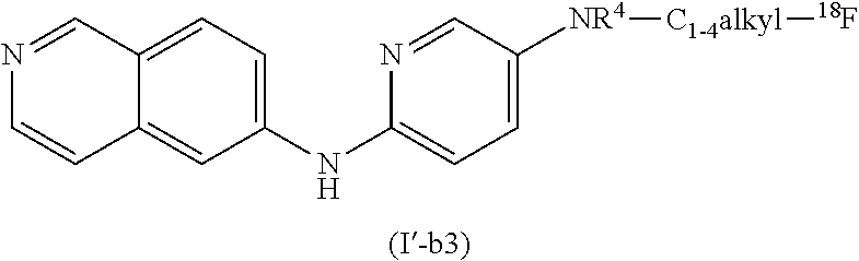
N1=CC2=CC=C(NC3=CC=C([NR4][C1-4alkyl][18F])C=N3)C=C2C=C1
